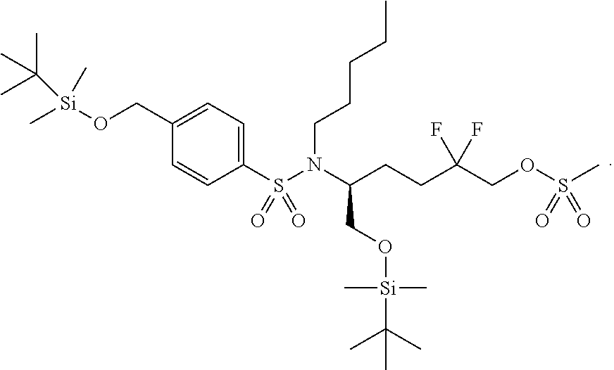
C[Si](OCC1=CC=C(S(N(C(CCC(COS(C)(=O)=O)(F)F)CO[Si](C(C)(C)C)(C)C)CCCCC)(=O)=O)C=C1)(C)C(C)(C)C
